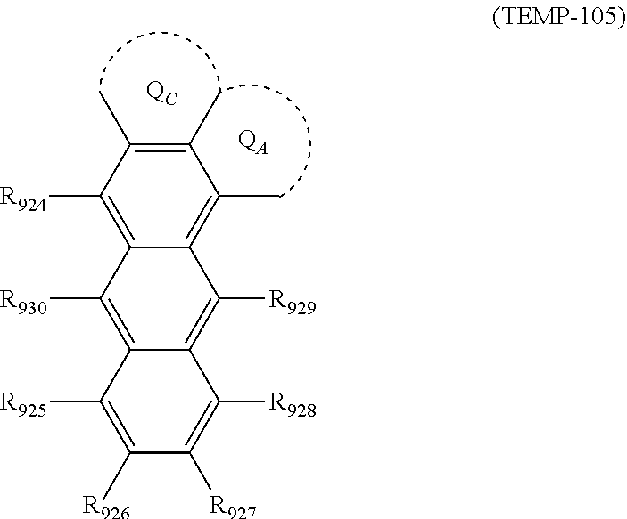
C1(C)=C(C)C([R924])=C2C(=C1C)C([R929])=C1C(=C2[R930])C([R925])=C([R926])C([R927])=C1[R928].[QA].[QC]
